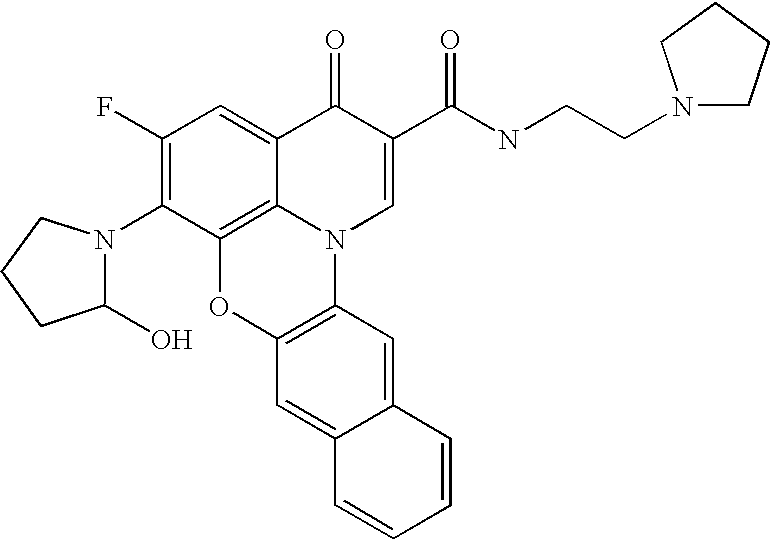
C1(F)=C(N2C(O)CCC2)C2=C3C(=C1)C(=O)C(C(NCCN1CCCC1)=O)=CN3C1=C(O2)C=C2C(=C1)C=CC=C2
